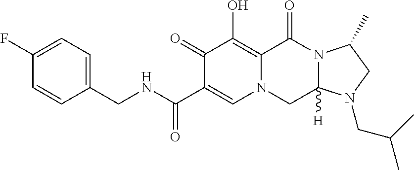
C1(CNC(C2=CN3C(=C(O)C2=O)C(=O)N2C([H])(C3)N(CC(C)C)CC2C)=O)=CC=C(F)C=C1
